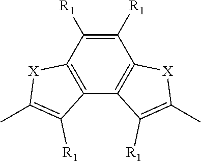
C12=C(C3=C(C([R1])=C1[R1])[X]C(C)=C3[R1])C([R1])=C(C)[X]2
